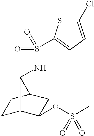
C1C2C(OS(C)(=O)=O)CC(C1)C2NS(C1=CC=C(Cl)S1)(=O)=O
